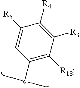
C1([R4])=C([R3])C([R18])=C(C)C=C1[R5]
